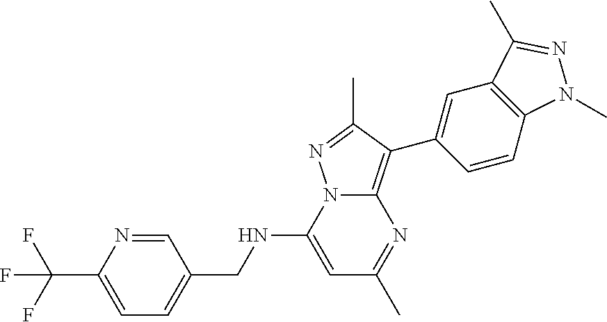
C1=C(NCC2=CC=C(C(F)(F)F)N=C2)N2C(=C(C3=CC4=C(C=C3)N(C)N=C4C)C(C)=N2)N=C1C
